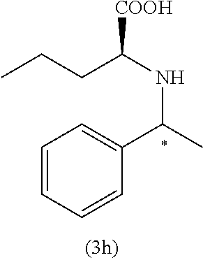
C1(C(C)NC(CCC)[COOH])=CC=CC=C1
